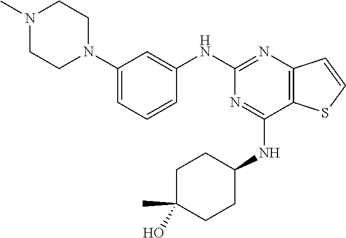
C1(NC2=CC(N3CCN(C)CC3)=CC=C2)=NC2=C(C(NC3CCC(O)(C)CC3)=N1)SC=C2
